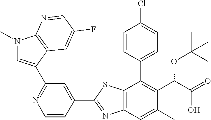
C1(C2=CC(C3=CN(C)C4=C3C=C(F)C=N4)=NC=C2)=NC2=C(S1)C(C1=CC=C(Cl)C=C1)=C(C(OC(C)(C)C)C(O)=O)C(C)=C2
